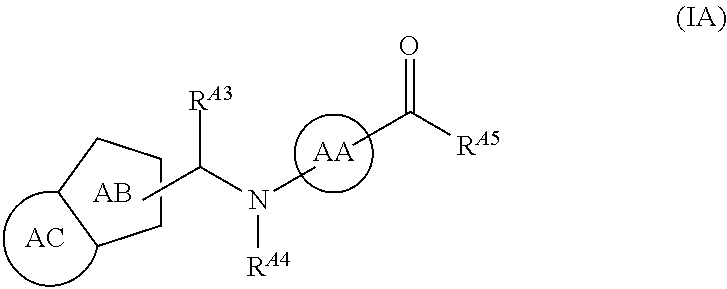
[AA].CC([RA5])=O.CC([RA3])N(C)[RA4].C1CCCC1
